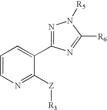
C1=CN=C([Z][R3])C(C2=NN([R5])C([R6])=N2)=C1
